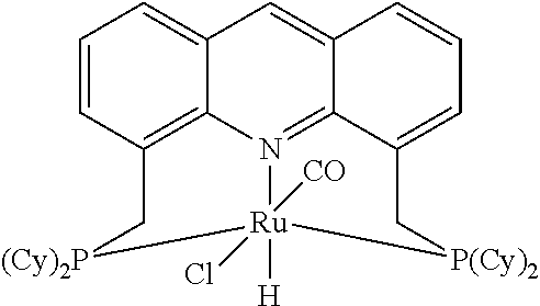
C1=CC2=C3N4=C5C(=CC3=C1)C=CC=C5C[P(Cy)2][Ru]4([H])([CO])(Cl)[(Cy)2P]C2
